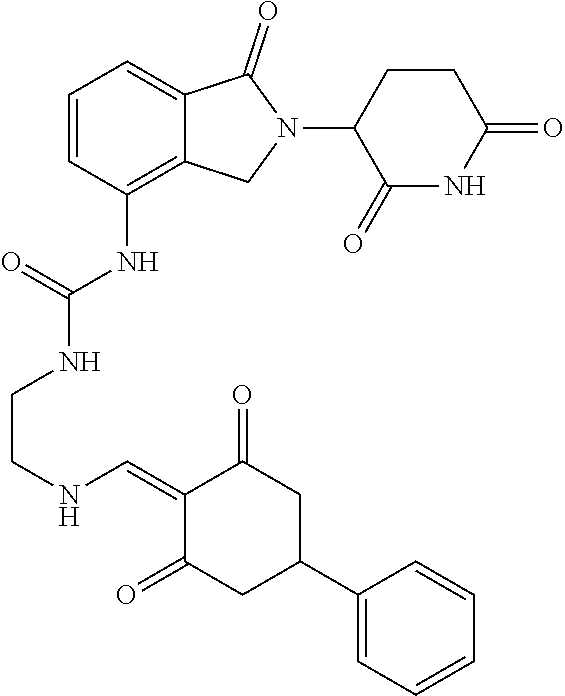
C1=CC(NC(=O)NCCNC=C2C(=O)CC(C3=CC=CC=C3)CC2=O)=C2C(=C1)C(=O)N(C1C(=O)NC(=O)CC1)C2
